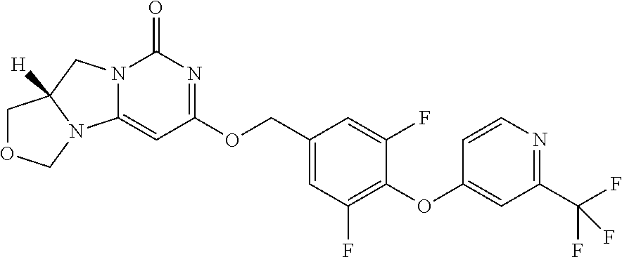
N12C(=CC(OCC3=CC(F)=C(OC4=CC(C(F)(F)F)=NC=C4)C(F)=C3)=NC1=O)N1COCC1([H])C2
